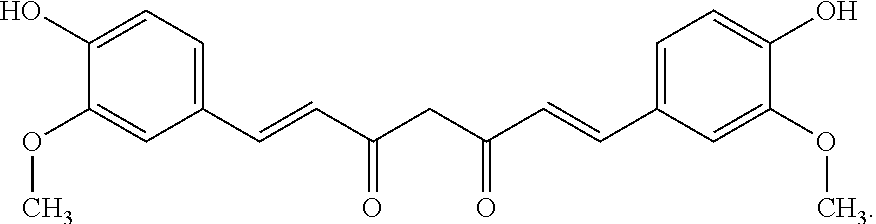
C1(O)=CC=C(C=CC(=O)CC(=O)C=CC2=CC=C(O)C(OC)=C2)C=C1OC
